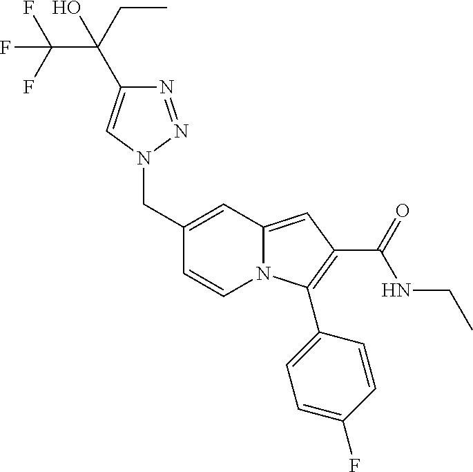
C1(CN2N=NC(C(C(F)(F)F)(CC)O)=C2)=CC2=CC(C(NCC)=O)=C(C3=CC=C(F)C=C3)N2C=C1
